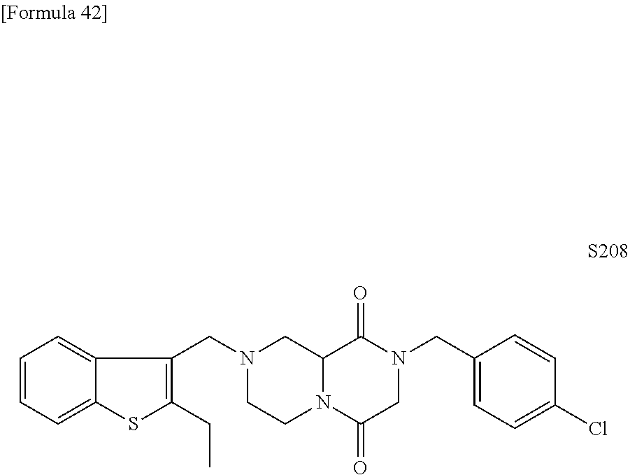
C1=CC=C2C(=C1)C(CN1CCN3C(C1)C(=O)N(CC1=CC=C(Cl)C=C1)CC3=O)=C(CC)S2
